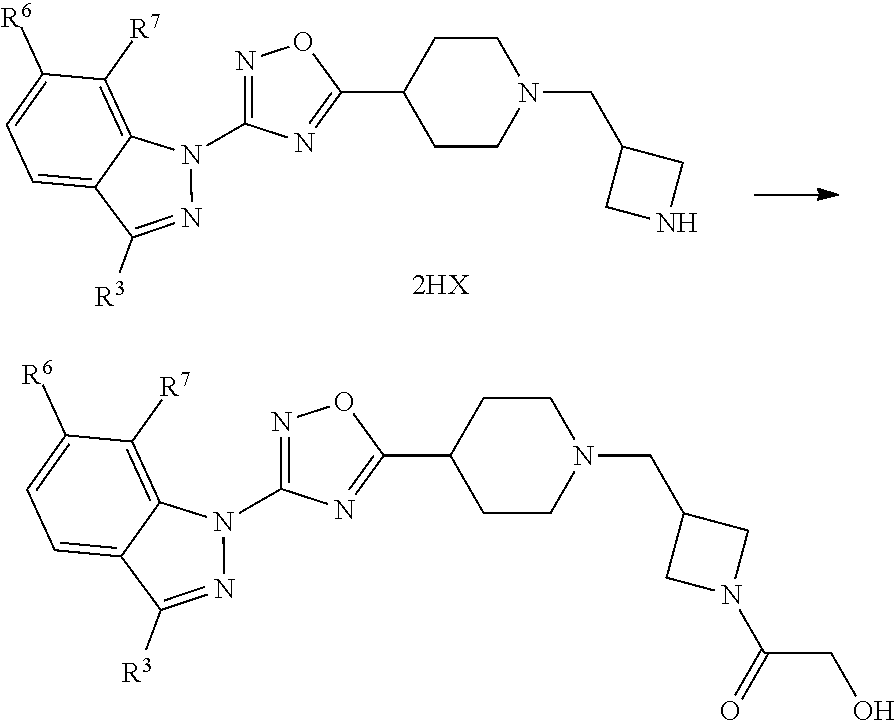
C1=C2C(=C([R7])C([R6])=C1)N(C1=NOC(C3CCN(CC4CNC4)CC3)=N1)N=C2[R3].C1=C2C(=C([R7])C([R6])=C1)N(C1=NOC(C3CCN(CC4CN(C(=O)CO)C4)CC3)=N1)N=C2[R3]
